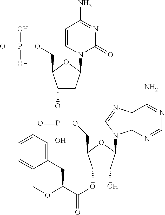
C1=CN(C2CC(OP(=O)(OCC3C(OC(=O)C(OC)CC4=CC=CC=C4)C(O)C(N4C5=C(N=C4)C(N)=NC=N5)O3)O)C(COP(=O)(O)O)O2)C(=O)N=C1N
